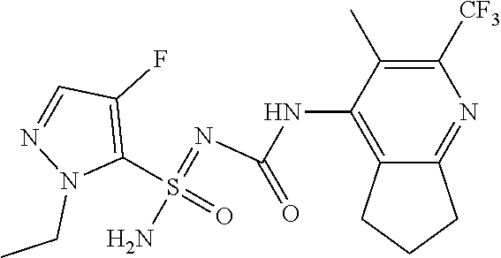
C(C)N1C(S(N)(=O)=NC(NC2=C3CCCC3=NC([CF3])=C2C)=O)=C(F)C=N1
